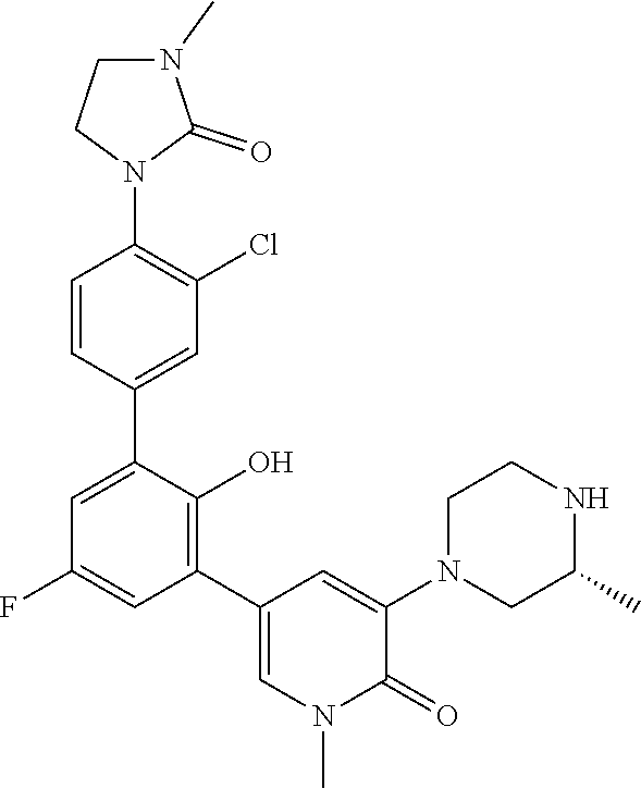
C1(F)=CC(C2=CN(C)C(=O)C(N3CC(C)NCC3)=C2)=C(O)C(C2=CC(Cl)=C(N3C(=O)N(C)CC3)C=C2)=C1
